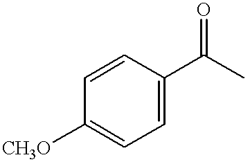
C1=CC(C(C)=O)=CC=C1[CH3O]
